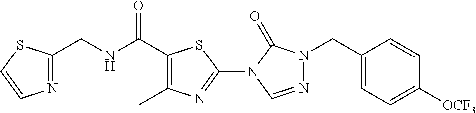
N(C(C1=C(C)N=C(N2C(=O)N(CC3=CC=C([OCF3])C=C3)N=C2)S1)=O)CC1=NC=CS1
